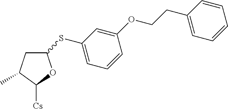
C1C(C)C([Cs])OC1SC1=CC=CC(OCCC2=CC=CC=C2)=C1
